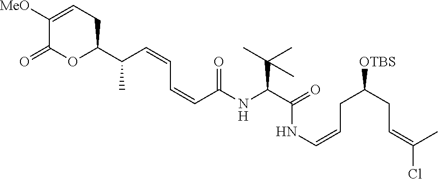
C1([MeO])=CCC(C(C)C=CC=CC(=O)NC(C(C)(C)C)C(=O)NC=CCC(CC=C(C)Cl)[OTBS])OC1=O
